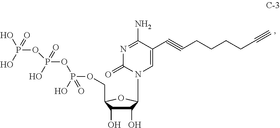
C1(O)C(O)C(COP(O)(=O)OP(O)(=O)OP(O)(=O)O)OC1N1C=C(C#CCCCCC#C)C(N)=NC1=O
